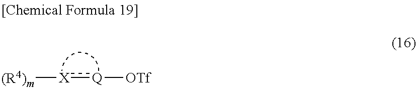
[(R4)m][X]:[Q][OTf]
